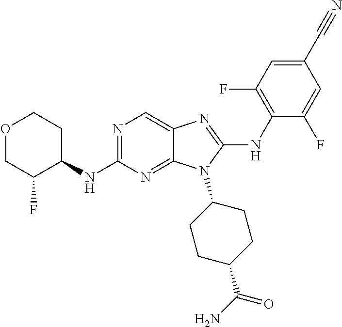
N1=C(NC2CCOCC2F)N=C2C(=C1)N=C(NC1=C(F)C=C(C#N)C=C1F)N2C1CCC(C(N)=O)CC1
